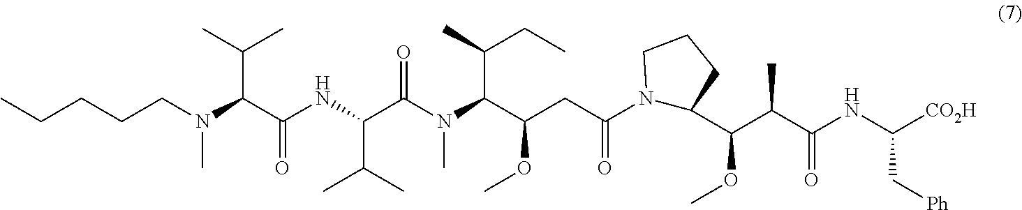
N1(C(CC(OC)C(N(C)C(C(NC(C(N(C)CCCCC)C(C)C)=O)C(C)C)=O)C(C)CC)=O)C(C(C(C(NC([CO2H])C[Ph])=O)C)OC)CCC1
